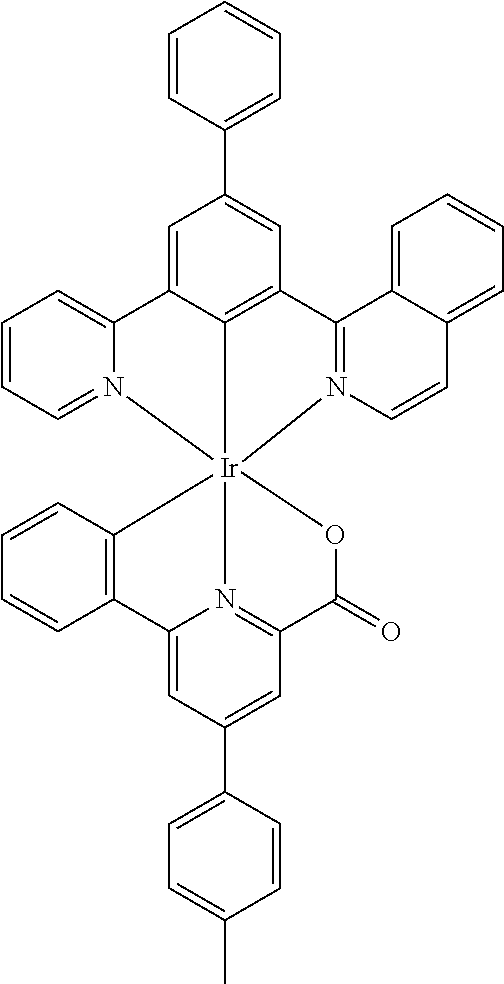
C1=CC=N2C(=C1)C1=CC(C3=CC=CC=C3)=CC3=C1[Ir]214(N2=C3C3=CC=CC=C3C=C2)C2=C(C=CC=C2)C2=CC(C3=CC=C(C)C=C3)=CC(=N21)C(=O)O4
